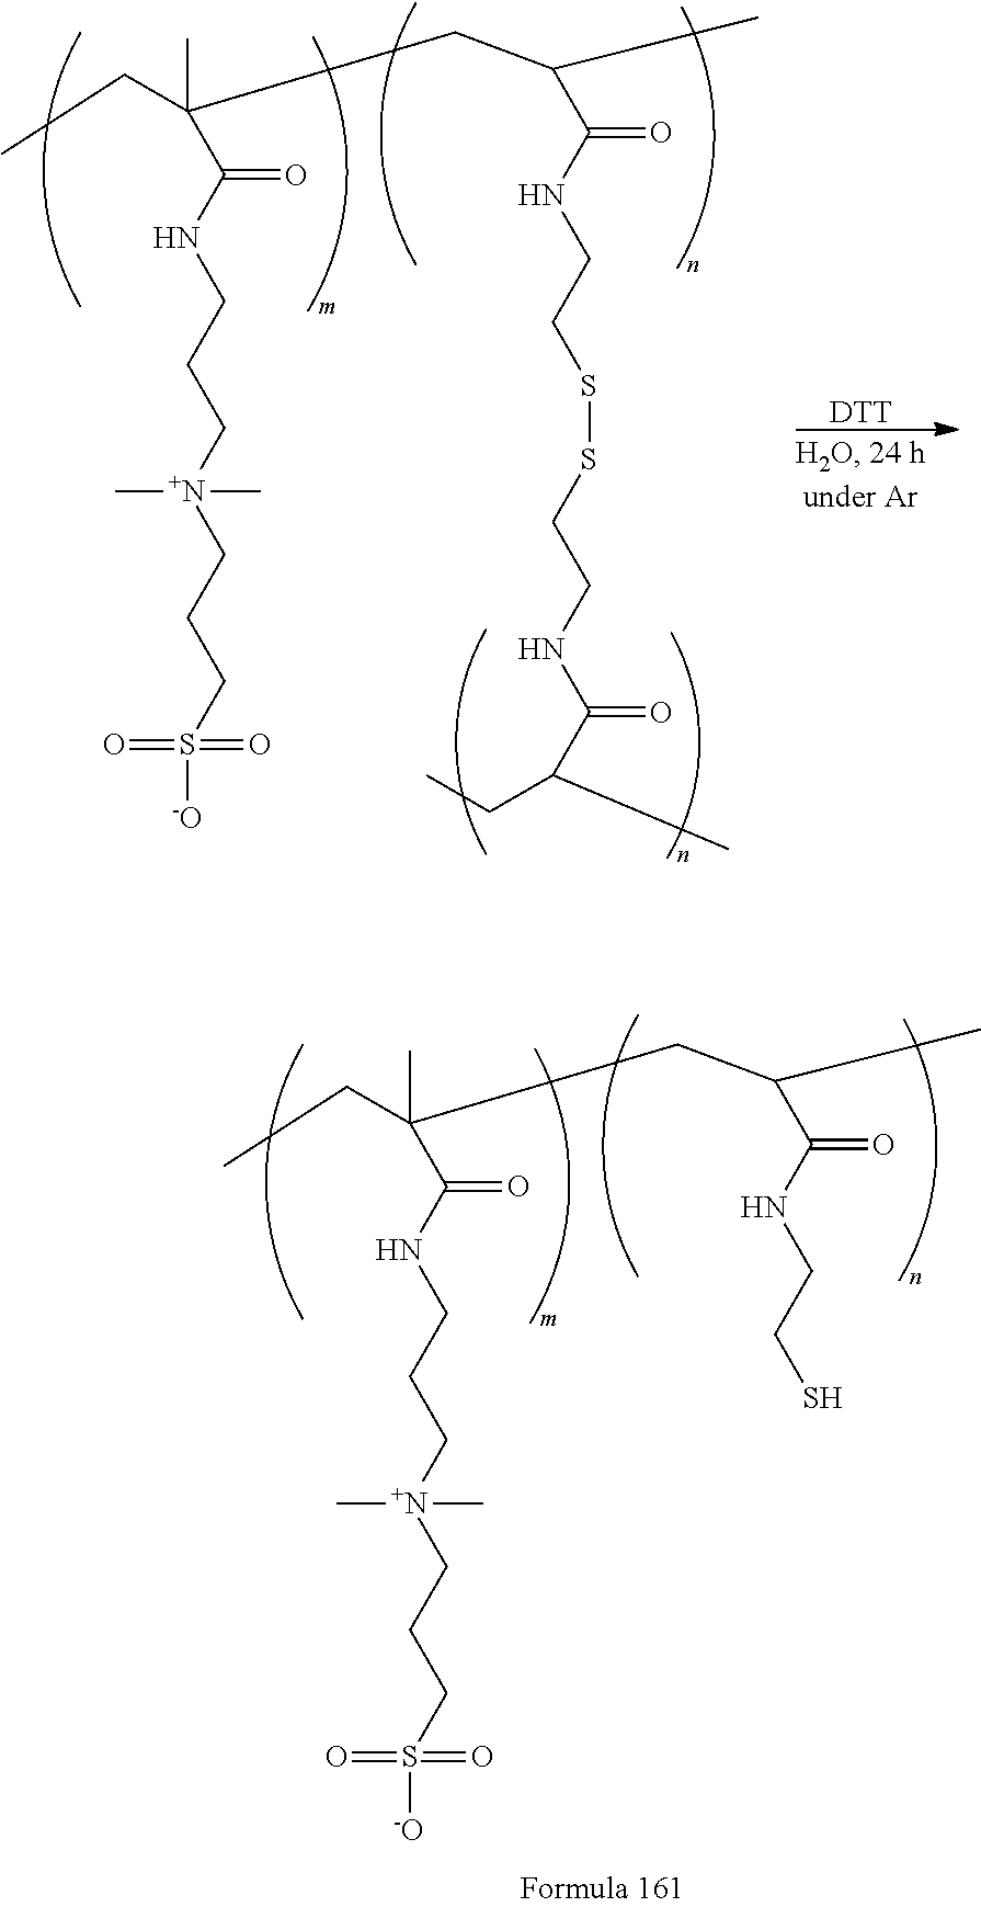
C(C(NCCC[N+](CCCS([-O])(=O)=O)(C)C)=O)(CC)(C)CC(C(NCCSSCCNC(C(CC)C)=O)=O)C.[DTT].C(C(NCCC[N+](CCCS([-O])(=O)=O)(C)C)=O)(CC)(C)CC(C(NCCS)=O)C
